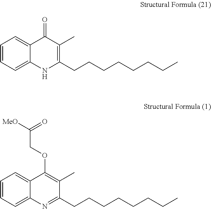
C1=CC=C2C(=C1)C(=O)C(C)=C(CCCCCCCC)N2.C1=CC=C2C(=C1)C(OCC([MeO])=O)=C(C)C(CCCCCCCC)=N2
